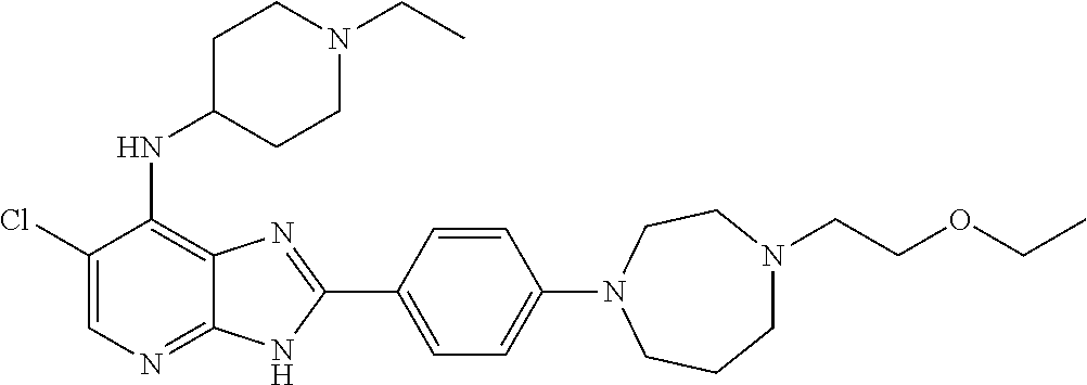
C1(Cl)=CN=C2C(=C1NC1CCN(CC)CC1)N=C(C1=CC=C(N3CCCN(CCOCC)CC3)C=C1)N2
